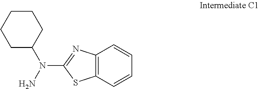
C12=C(C=CC=C1)SC(N(N)C1CCCCC1)=N2
